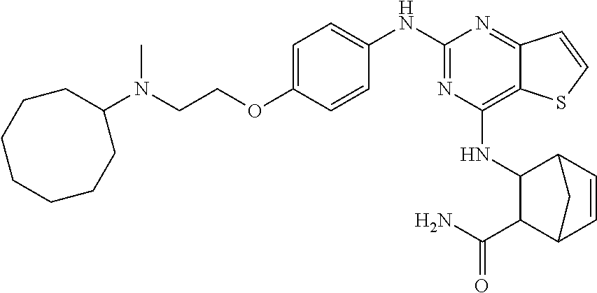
O(C1=CC=C(NC2=NC(NC3C(C(N)=O)C4C=CC3C4)=C3C(=N2)C=CS3)C=C1)CCN(C)C1CCCCCCC1
